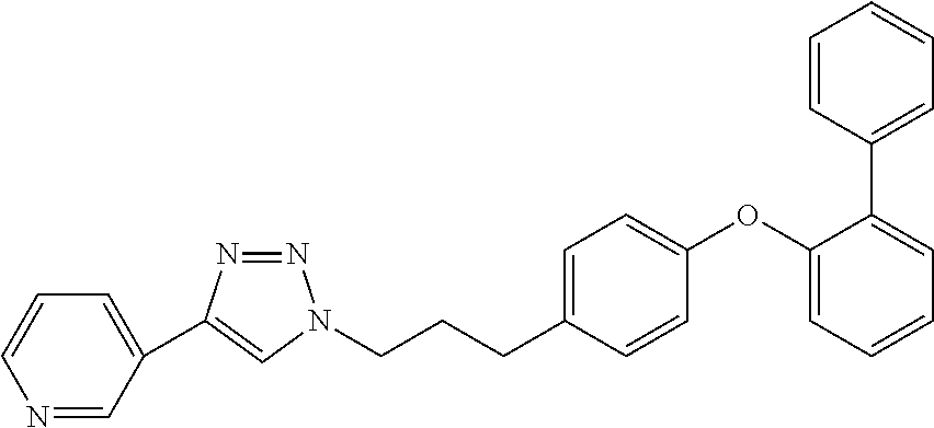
C1(C2=CN(CCCC3=CC=C(OC4=CC=CC=C4C4=CC=CC=C4)C=C3)N=N2)=CC=CN=C1
